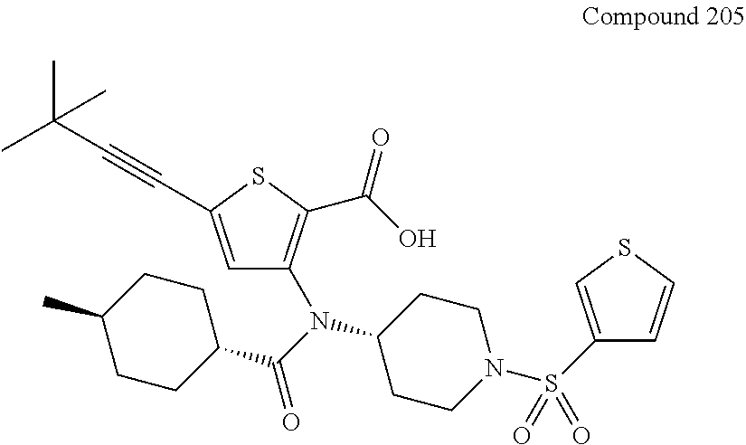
C1CN(S(C2=CSC=C2)(=O)=O)CCC1N(C(C1CCC(C)CC1)=O)C1=C(C(O)=O)SC(C#CC(C)(C)C)=C1
